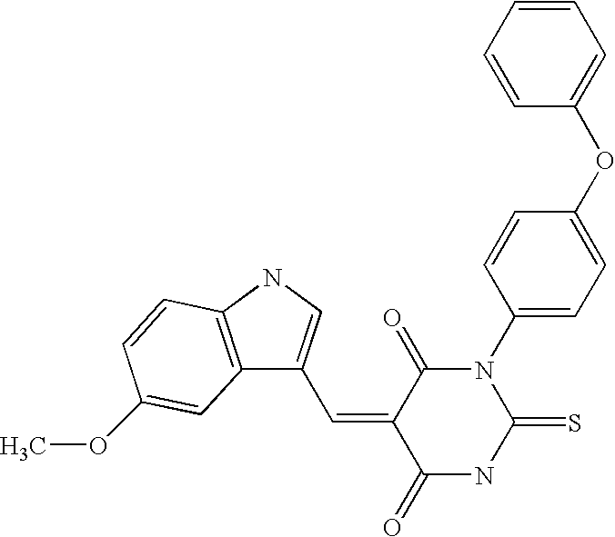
C1=CC=C(OC2=CC=C(N3C(=S)NC(=O)C(=CC4=CNC5=C4C=C(OC)C=C5)C3=O)C=C2)C=C1
